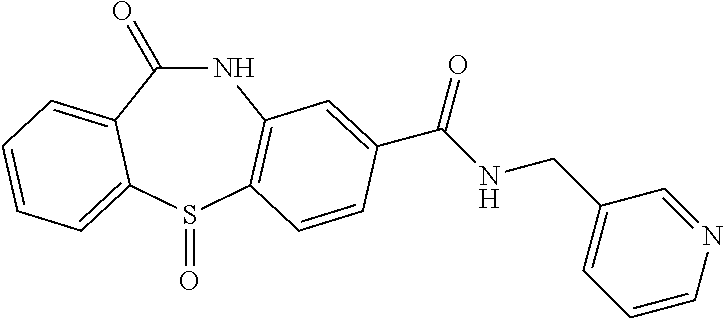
N1C(=O)C2=CC=CC=C2S(=O)C2=C1C=C(C(NCC1=CC=CN=C1)=O)C=C2
